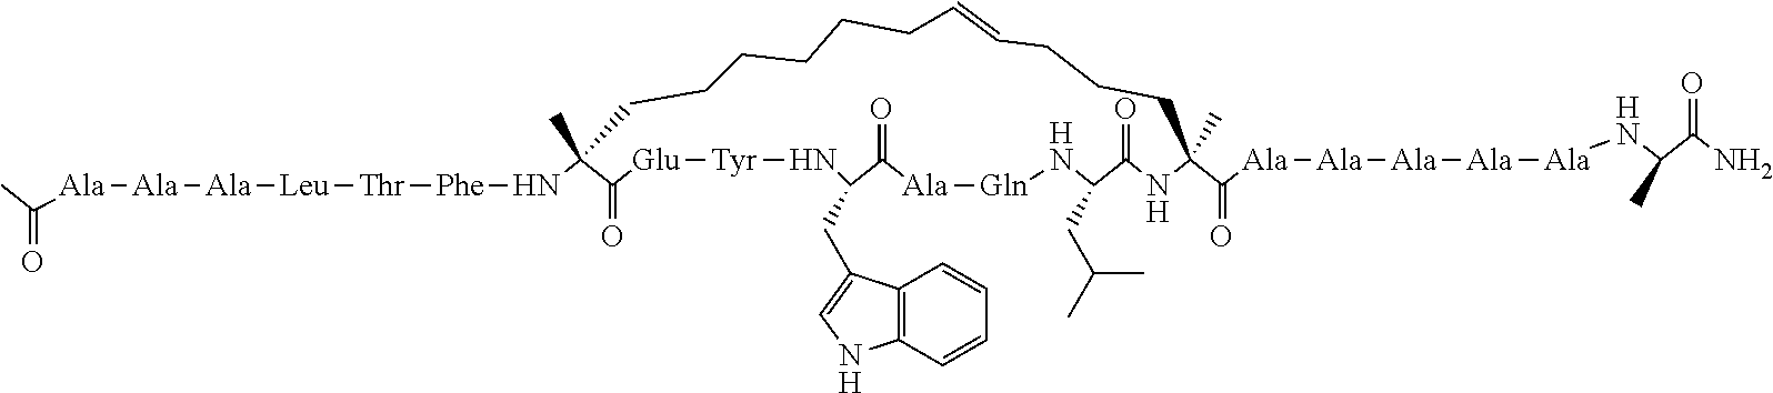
[Thr]([Phe]NC1(C)C(=O)[Glu][Tyr]NC(CC2=CNC3=C2C=CC=C3)C(=O)[Ala][Gln]NC(CC(C)C)C(=O)NC(C([Ala][Ala][Ala][Ala][Ala]NC(C(N)=O)C)=O)(C)CCCC=CCCCCCC1)[Leu][Ala][Ala][Ala]C(=O)C
